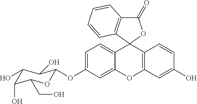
C12=CC=C(OC3OC(CO)C(O)C(O)C3O)C=C1OC1=C(C=CC(O)=C1)C21OC(=O)C2=C1C=CC=C2
